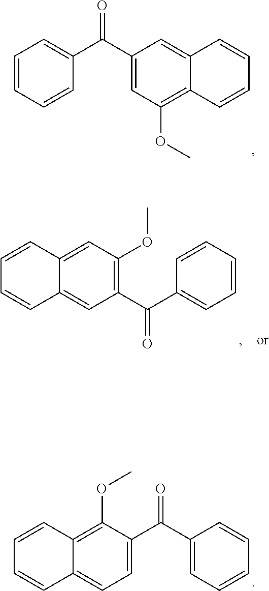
C1=CC=CC(C(C2=CC(OC)=C3C(=C2)C=CC=C3)=O)=C1.C12=C(OC)C(C(C3=CC=CC=C3)=O)=CC=C1C=CC=C2.C12=CC(OC)=C(C(C3=CC=CC=C3)=O)C=C1C=CC=C2
